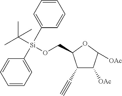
C1(C#C)C([OAc])C([OAc])OC1CO[Si](C1=CC=CC=C1)(C(C)(C)C)C1=CC=CC=C1
